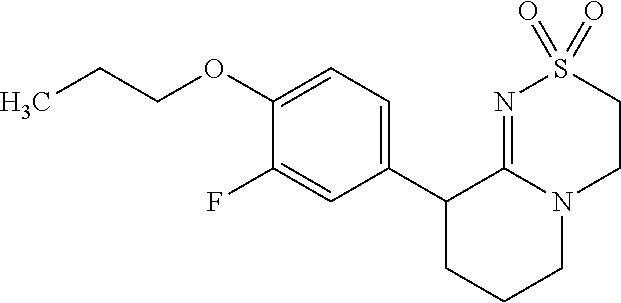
C1(OCCC)=CC=C(C2CCCN3C2=NS(=O)(=O)CC3)C=C1F
